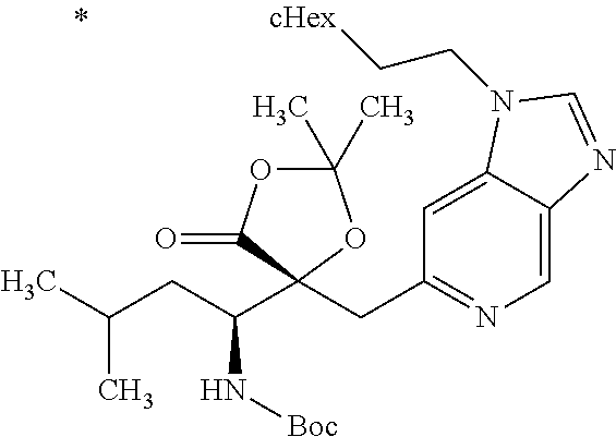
C1(C)(C)OC(=O)C(CC2=NC=C3C(=C2)N(CC[cHex])C=N3)(C(CC(C)C)N[Boc])O1
